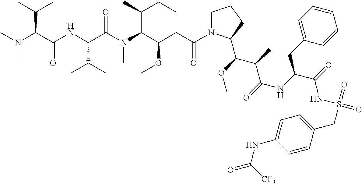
C1N(C(CC(C(N(C(C(NC(C(N(C)C)C(C)C)=O)C(C)C)=O)C)C(C)CC)OC)=O)C(C(OC)C(C)C(=O)NC(C(=O)NS(=O)(=O)CC2=CC=C(NC(=O)[CF3])C=C2)CC2=CC=CC=C2)CC1
